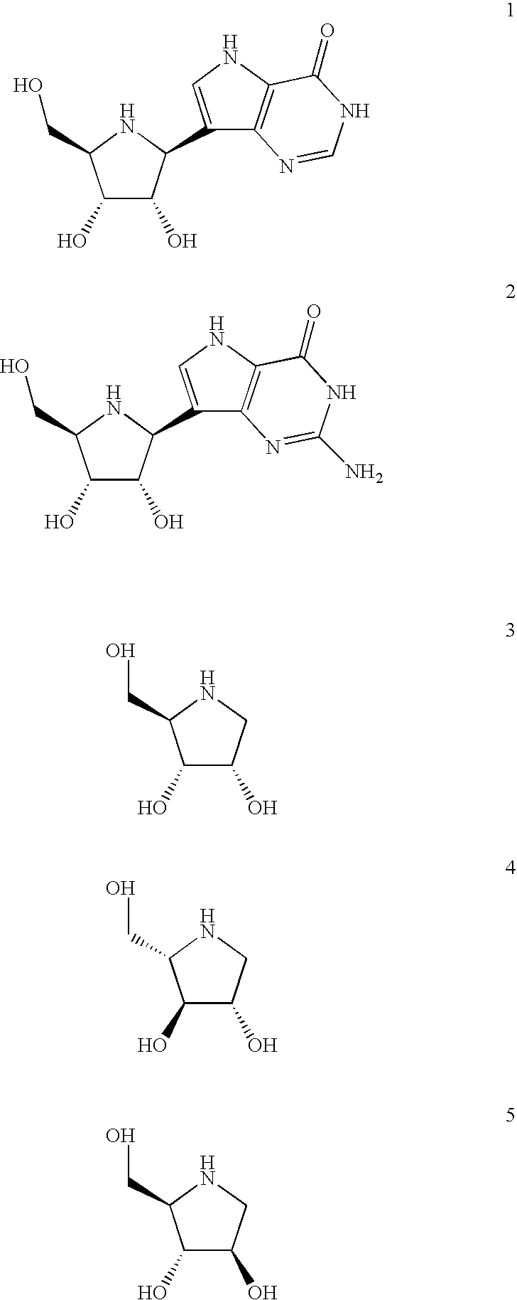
C1(O)C(O)C(C2=CNC3=C2N=CNC3=O)NC1CO.C1(O)C(O)C(C2=CNC3=C2N=C(N)NC3=O)NC1CO.C1(O)C(O)CNC1CO.C1(O)C(O)CNC1CO.C1(O)C(O)CNC1CO
